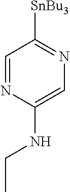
C1=NC(NCC)=CN=C1[SnBu3]
